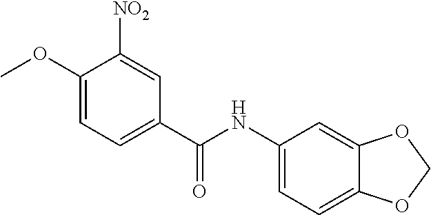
C1(OC)=CC=C(C(=O)NC2=CC=C3C(=C2)OCO3)C=C1[NO2]
